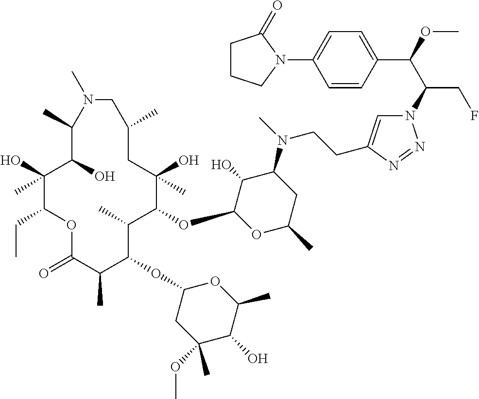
C1(O)(C)C(CC)OC(=O)C(C)C(OC2CC(OC)(C)C(O)C(C)O2)C(C)C(OC2OC(C)CC(N(C)CCC3=CN(C(C(OC)C4=CC=C(N5CCCC5=O)C=C4)CF)N=N3)C2O)C(O)(C)CC(C)CN(C)C(C)C1O
